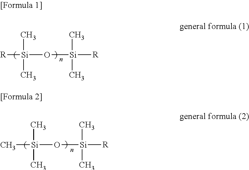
[R][Si](O[Si]([R])(C)C)(C)C.C[Si](O[Si]([R])(C)C)(C)C
